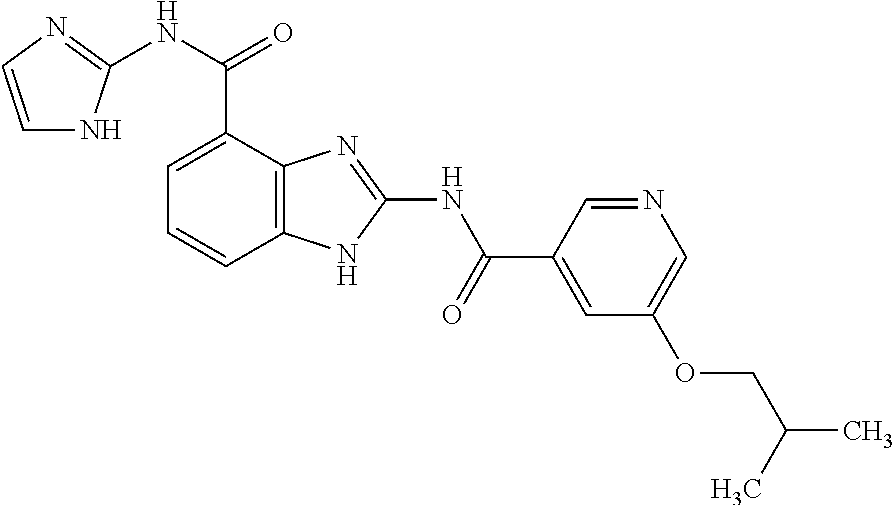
C12=C(C=CC=C1C(NC1=NC=CN1)=O)NC(NC(=O)C1=CC(OCC(C)C)=CN=C1)=N2
